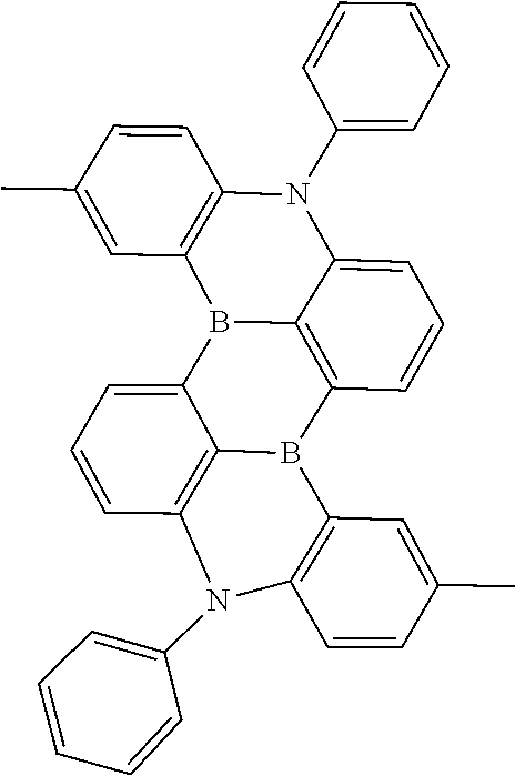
C1=CC=CC=C1N1C2=C(B3C4=C(C=CC=C14)B1C4=C(N(C5=CC=CC=C5)C5=C1C=C(C)C=C5)C=CC=C34)C=C(C)C=C2
